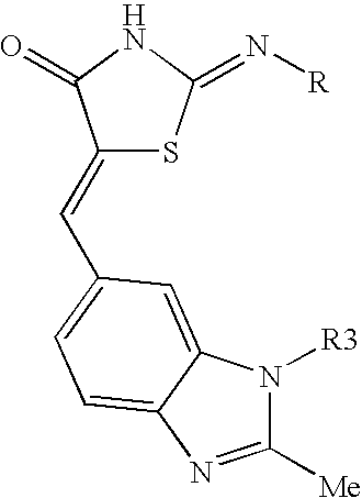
C1(=CC2=CC=C3C(=C2)N([R3])C([Me])=N3)SC(=N[R])NC1=O
